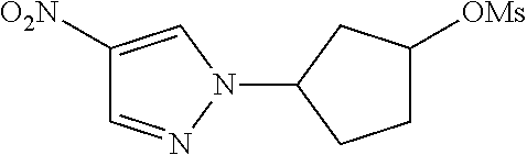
C1([O2N])=CN(C2CCC([OMs])C2)N=C1
